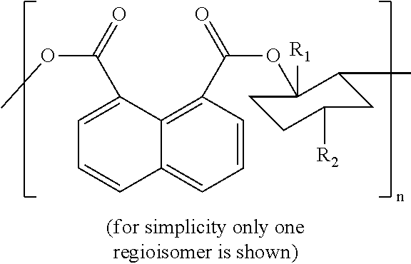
C1=CC(C(=O)OC2([R1])CCC([R2])CC2C)=C2C(=C1)C=CC=C2C(=O)OC
